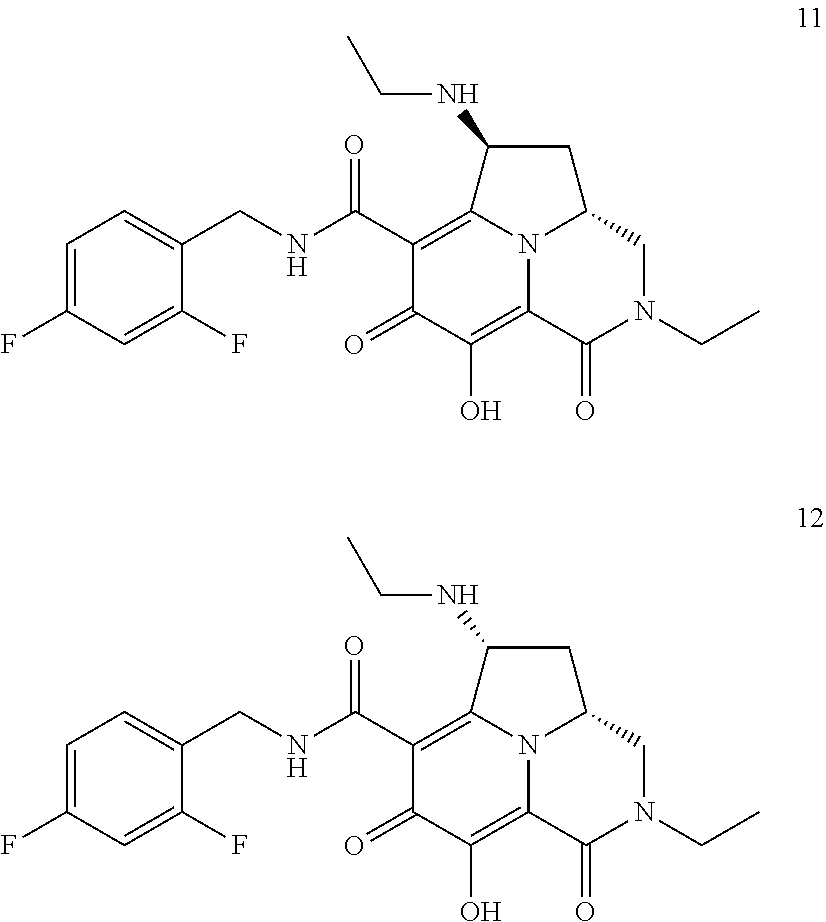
C1(=O)C(O)=C2N3C(=C1C(NCC1=CC=C(F)C=C1F)=O)C(NCC)CC3CN(CC)C2=O.C1(=O)C(O)=C2N3C(=C1C(NCC1=CC=C(F)C=C1F)=O)C(NCC)CC3CN(CC)C2=O
